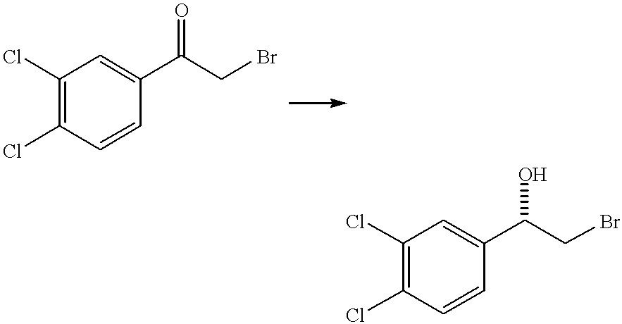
C1=CC(C(CBr)=O)=CC(Cl)=C1Cl.C1=CC(C(O)CBr)=CC(Cl)=C1Cl
